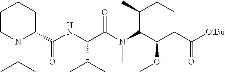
C1CN(C(C)C)C(C(NC(C(N(C(C(CC([OtBu])=O)OC)C(C)CC)C)=O)C(C)C)=O)CC1
